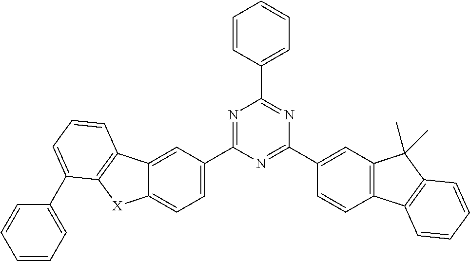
C1=C(C2=NC(C3=CC4=C(C=C3)C3=C(C4(C)C)C=CC=C3)=NC(C3=CC=C4C(=C3)C3=C([X]4)C(C4=CC=CC=C4)=CC=C3)=N2)C=CC=C1
